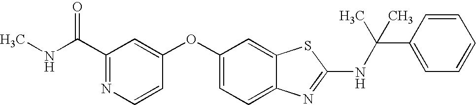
N1=C(C(=O)NC)C=C(OC2=CC=C3C(=C2)SC(NC(C2=CC=CC=C2)(C)C)=N3)C=C1
